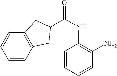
C1=CC=CC(N)=C1NC(=O)C1CC2=C(C=CC=C2)C1
